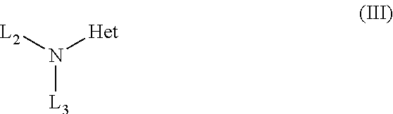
[L2]N([Het])[L3]
